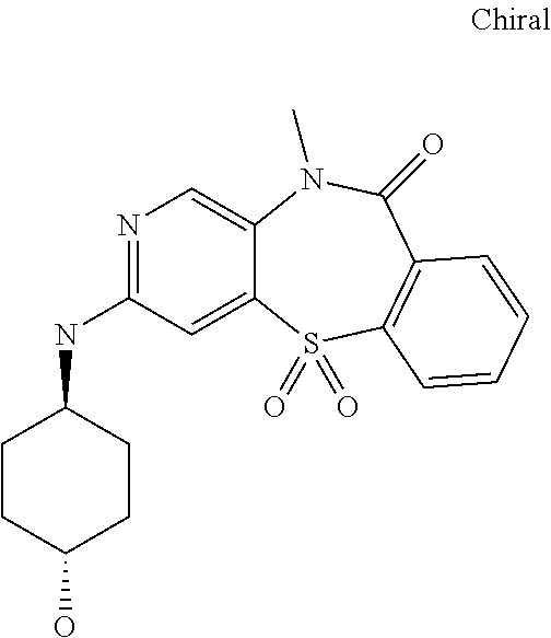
N1=C(NC2CCC(O)CC2)C=C2C(=C1)N(C)C(=O)C1=C(S2(=O)=O)C=CC=C1
